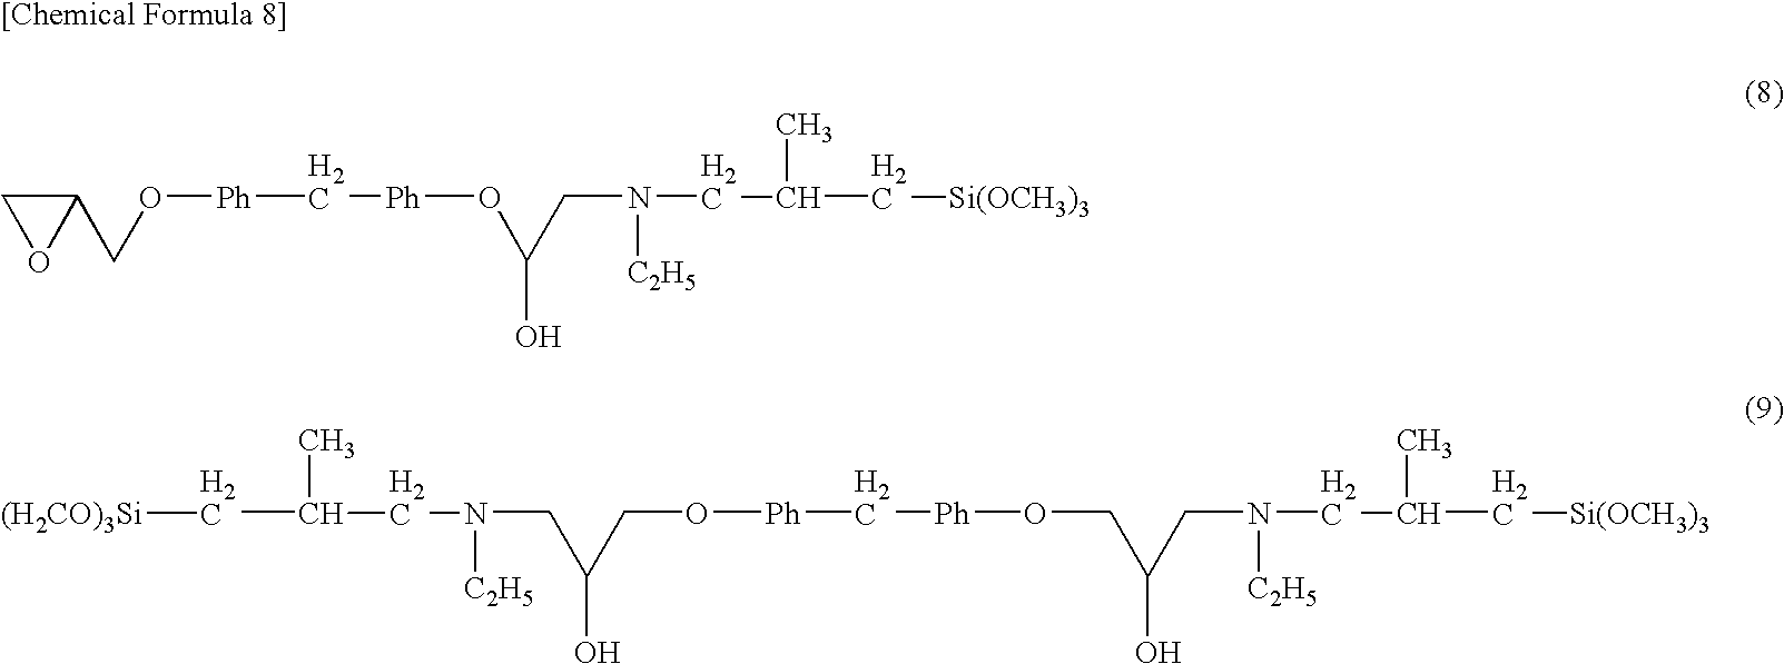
C1(CO[Ph]C[Ph]OC(CN(CC(C)C[Si(OCH3)3])[C2H5])O)CO1.[[Chemical Formula 8]].[C2H5]N(CC(C[Si(OCH3)3])C)CC(CO[Ph]C[Ph]OCC(CN([C2H5])CC(C[(H2CO)3Si])C)O)O
